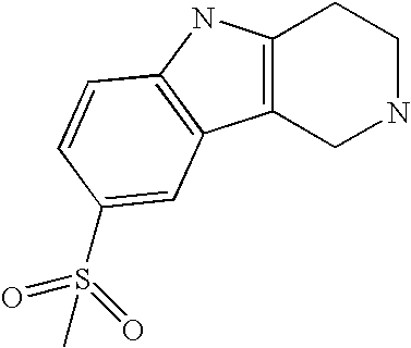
C12=C(CNCC1)C1=C(N2)C=CC(S(=O)(=O)C)=C1
